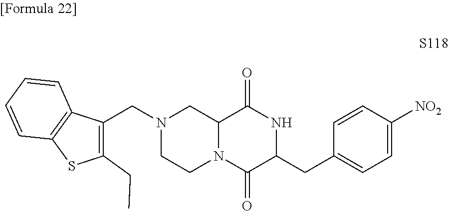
N1(CC2=C(CC)SC3=C2C=CC=C3)CCN2C(C1)C(=O)NC(CC1=CC=C([NO2])C=C1)C2=O
